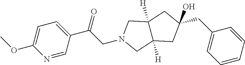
C1(CC2=CC=CC=C2)(O)CC2([H])C([H])(CN(CC(C3=CC=C(OC)N=C3)=O)C2)C1
